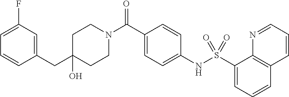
C1(O)(CC2=CC(F)=CC=C2)CCN(C(C2=CC=C(NS(C3=CC=CC4=C3N=CC=C4)(=O)=O)C=C2)=O)CC1
